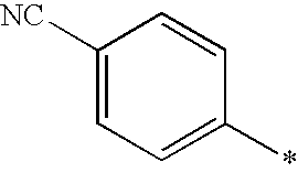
C1([NC])=CC=C(*)C=C1
